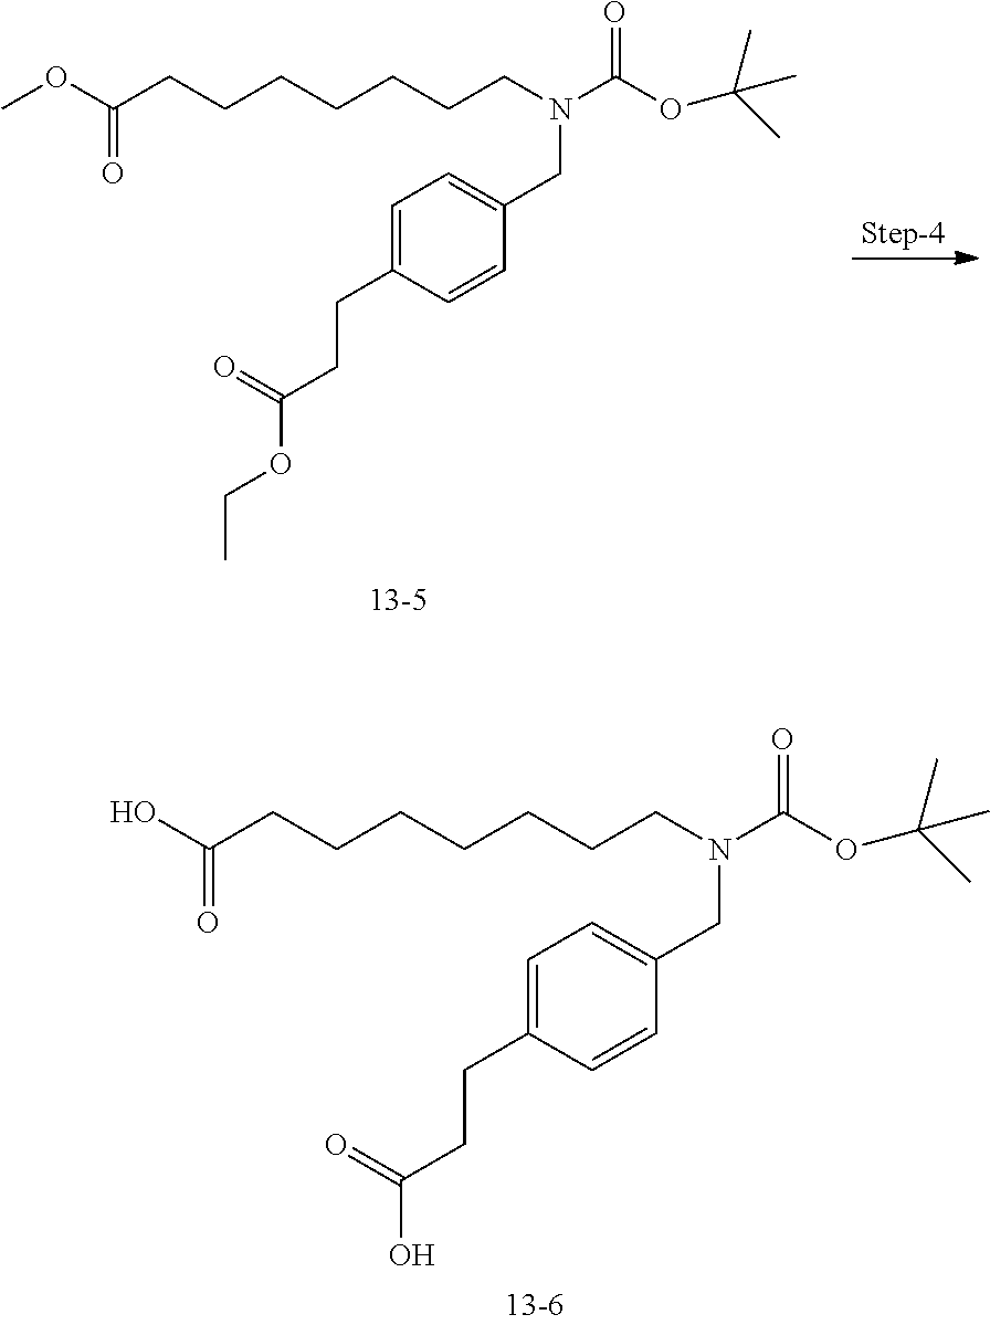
COC(CCCCCCCN(CC1=CC=C(CCC(OCC)=O)C=C1)C(OC(C)(C)C)=O)=O.OC(CCCCCCCN(CC1=CC=C(CCC(O)=O)C=C1)C(OC(C)(C)C)=O)=O
